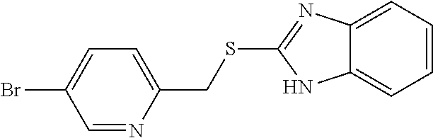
C12=CC=CC=C1NC(SCC1=CC=C(Br)C=N1)=N2
